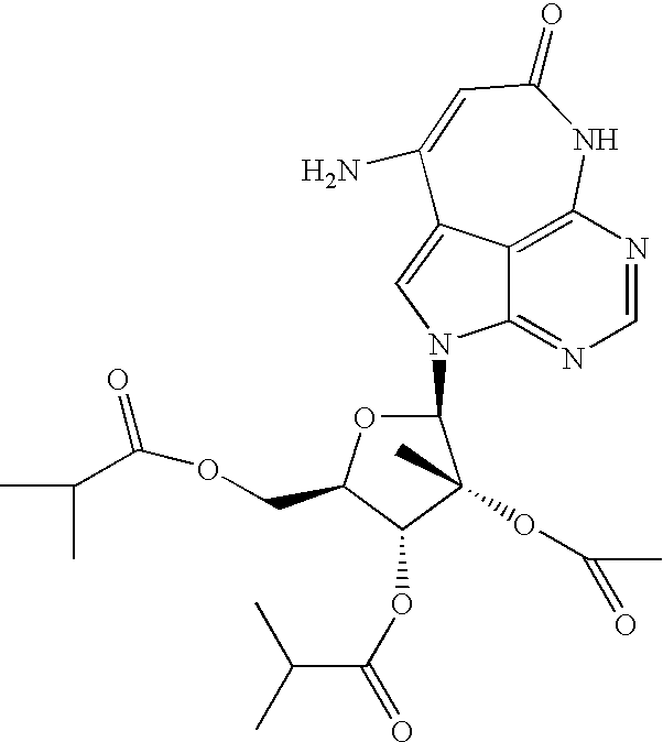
C12=C3N=CN=C1N(C1OC(COC(C(C)C)=O)C(OC(=O)C(C)C)C1(OC(C)=O)C)C=C2C(N)=CC(=O)N3
